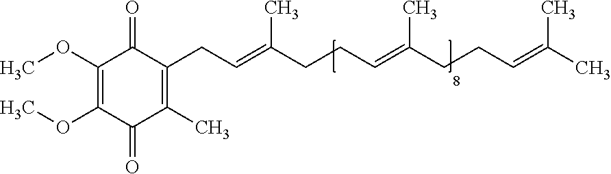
COC1=C(OC)C(=O)C(C)=C(CC=C(CCC=C(CCC=C(C)C)C)C)C1=O
